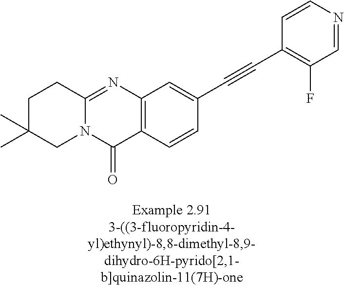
C1C(C)(C)CN2C(=NC3=C(C2=O)C=CC(C#CC2=C(F)C=NC=C2)=C3)C1
